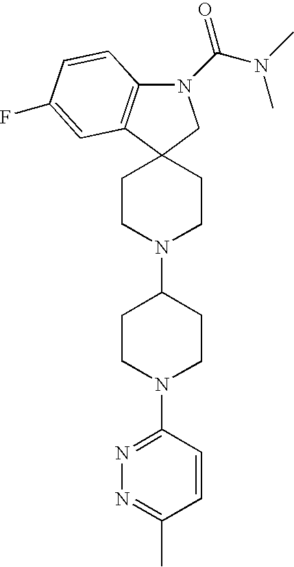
N1(C(N(C)C)=O)C2=C(C3(C1)CCN(C1CCN(C4=NN=C(C)C=C4)CC1)CC3)C=C(F)C=C2
